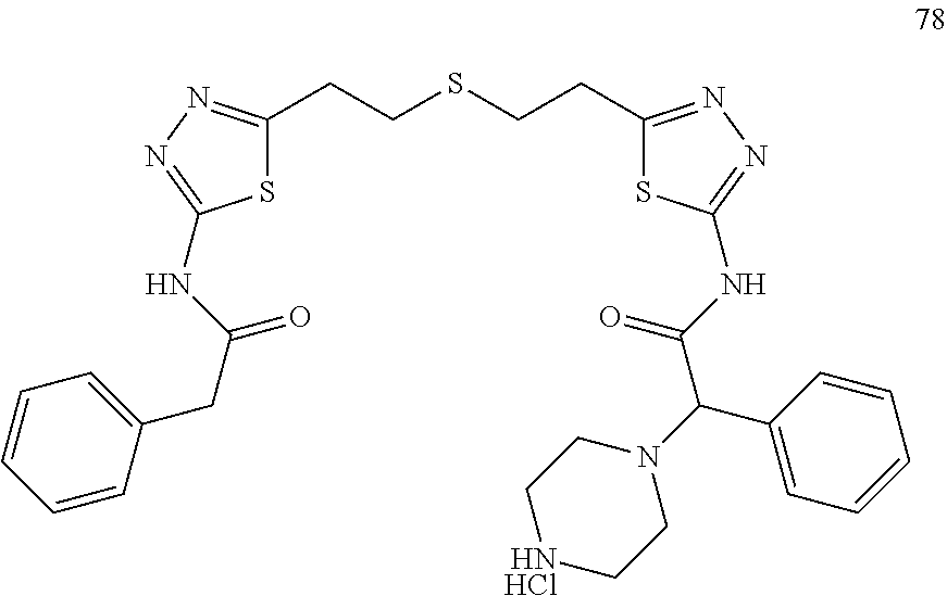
S1C(CCSCCC2=NN=C(NC(C(N3CC[HNHCl]CC3)C3=CC=CC=C3)=O)S2)=NN=C1NC(CC1=CC=CC=C1)=O
